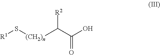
C(=O)(C([R2])[(CH2)n]S[R1])O
